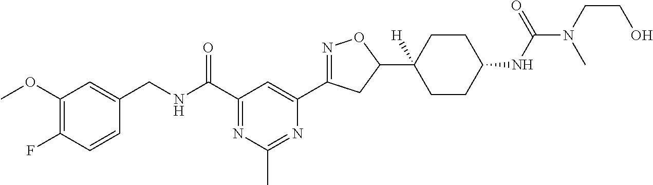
C1=CC(F)=C(OC)C=C1CNC(C1=NC(C)=NC(C2=NOC(C3([H])CCC(NC(N(CCO)C)=O)CC3)C2)=C1)=O
